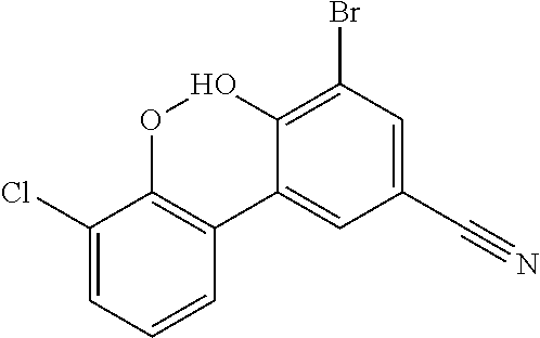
BrC1=C2C(=CC(C#N)=C1)C1=C(C(Cl)=CC=C1)OO2
